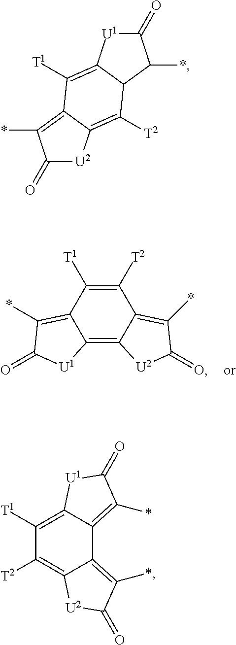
C12=C3C(=C(*)C(=O)[U2]3)C([T2])=C([T1])C1=C(*)C(=O)[U1]2.C1(=O)[U2]C2=C([T2])C3C(=C([T1])C2=C1*)[U1]C(=O)C3*.C12=C(*)C(=O)[U2]C1=C([T2])C([T1])=C1C2=C(*)C(=O)[U1]1
